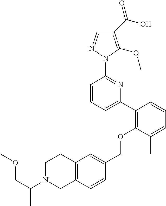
C1(C(O)=O)=C(OC)N(C2=NC(C3=C(OCC4=CC5=C(C=C4)CN(C(COC)C)CC5)C(C)=CC=C3)=CC=C2)N=C1
